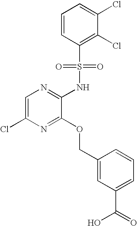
C1=C(Cl)N=C(OCC2=CC(C(=O)O)=CC=C2)C(NS(C2=C(Cl)C(Cl)=CC=C2)(=O)=O)=N1
